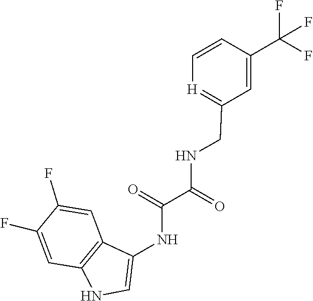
C1(CNC(C(=O)NC2=CNC3=C2C=C(F)C(F)=C3)=O)=[H]C=CC(C(F)(F)F)=C1
